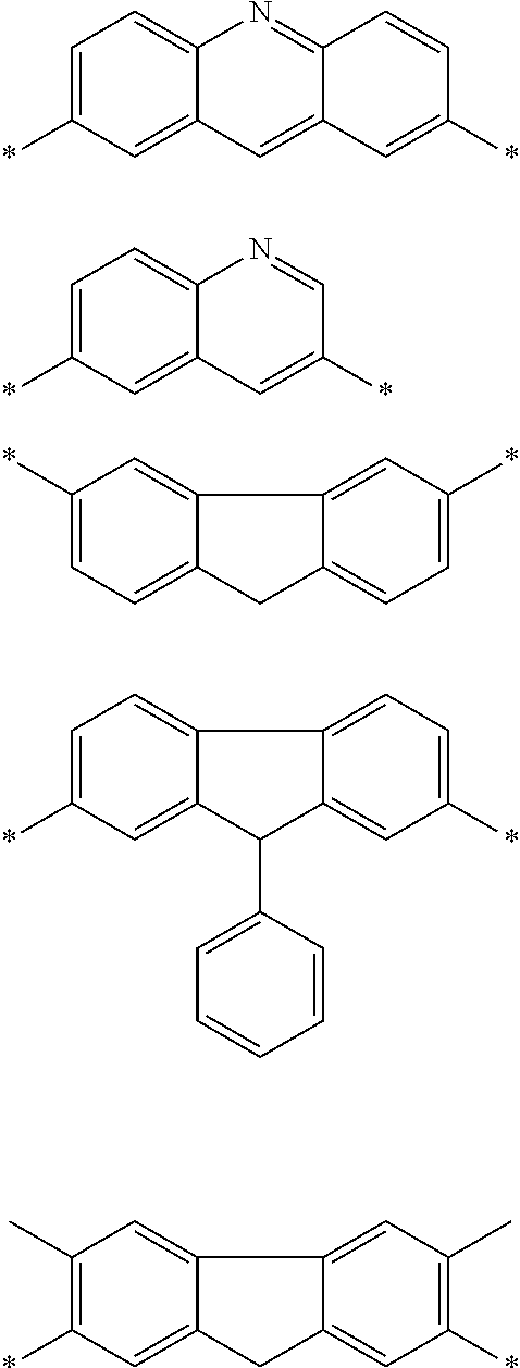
C1=C(*)C=C2C(=C1)N=C1C(=C2)C=C(*)C=C1.C1=C(*)C=C2C(=C1)N=CC(*)=C2.C1(*)=CC=C2C(=C1)C1=CC(*)=CC=C1C2.C1=C(*)C=C2C(=C1)C1=CC=C(*)C=C1C2C1=CC=CC=C1.C1(C)=C(*)C=C2C(=C1)C1=CC(C)=C(*)C=C1C2
